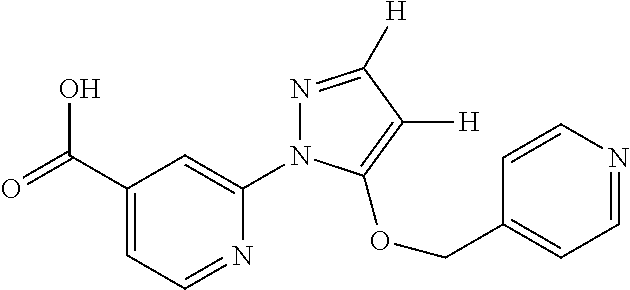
C1(C(=O)O)=CC=NC(N2N=C([H])C([H])=C2OCC2=CC=NC=C2)=C1
